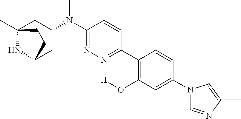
C12(C)NC(C)(CC(N(C3=NN=C(C4=C(O[H])C=C(N5C=NC(C)=C5)C=C4)C=C3)C)C1)CC2
